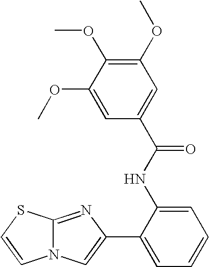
N12C(=NC(C3=CC=CC=C3NC(C3=CC(OC)=C(OC)C(OC)=C3)=O)=C1)SC=C2
